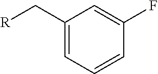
C1(C[R])=CC=CC(F)=C1
